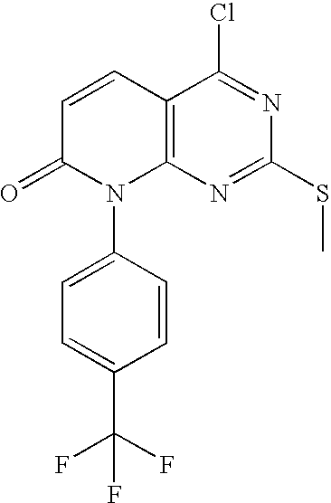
C12=C(N=C(SC)N=C1Cl)N(C1=CC=C(C(F)(F)F)C=C1)C(=O)C=C2
